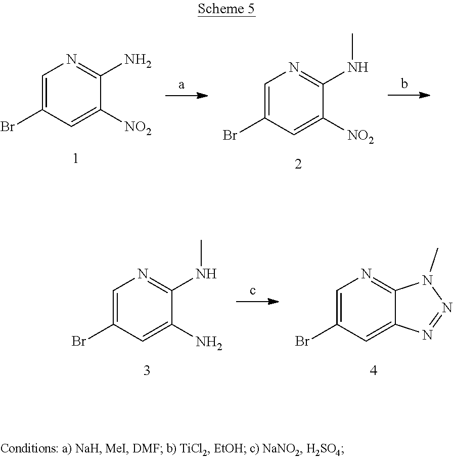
C1=C(Br)C=C([NO2])C(N)=N1.C1=C(Br)C=C([NO2])C(NC)=N1.C1=C(Br)C=C2C(=N1)N(C)N=N2.C1=C(Br)C=C(N)C(NC)=N1
